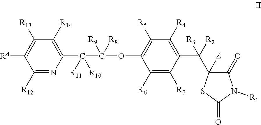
C1([R12])=NC(C(C(OC2=C([R5])C([R4])=C(C(C3([Z])C(=O)N([R1])C(=O)S3)([R3])[R2])C([R7])=C2[R6])([R9])[R8])([R11])[R10])=C([R14])C([R13])=C1[RA]
